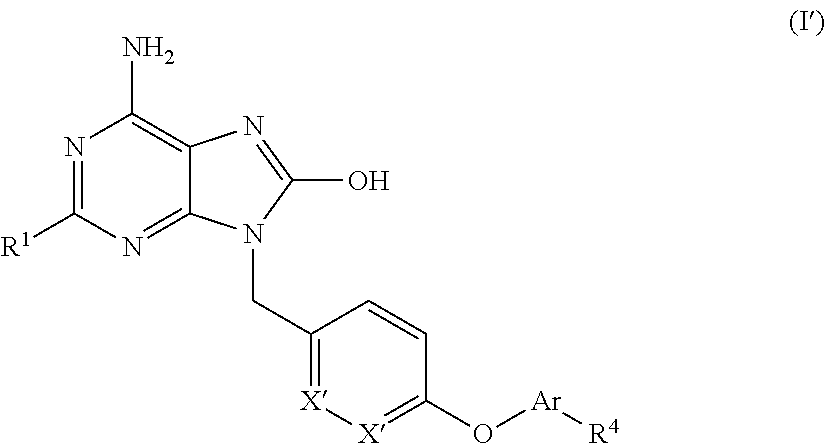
N1=C([R1])N=C2C(=C1N)N=C(O)N2CC1=[X][X]=C(O[Ar][R4])C=C1
